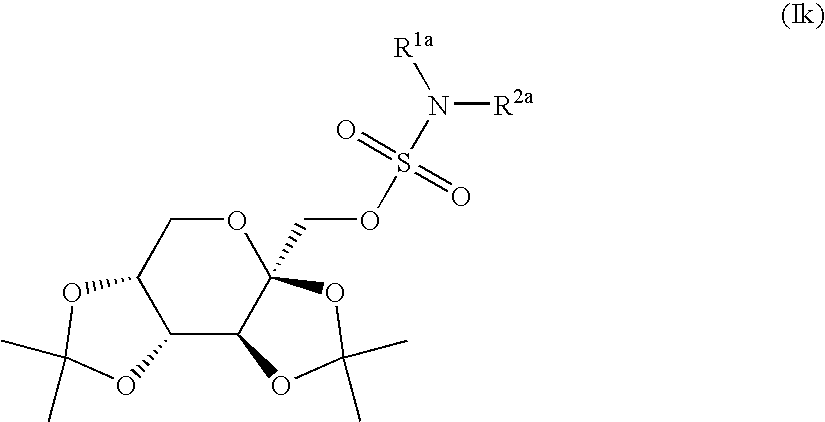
C12C(C3C(COS(N([R1a])[R2a])(=O)=O)(OC1)OC(C)(C)O3)OC(C)(C)O2
